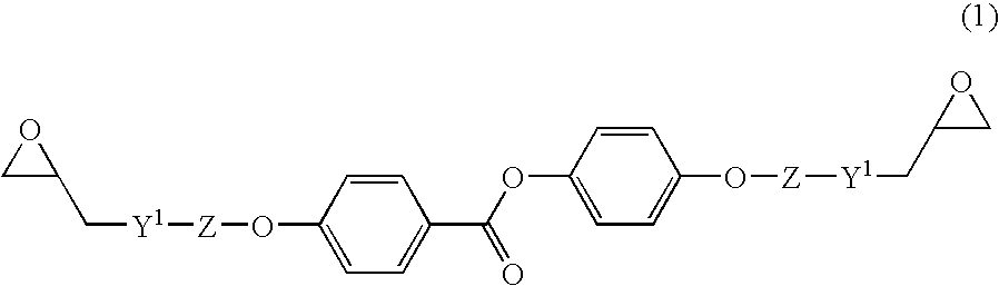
C1C(C[Y1][Z]OC2=CC=C(C(OC3=CC=C(O[Z][Y1]CC4CO4)C=C3)=O)C=C2)O1
